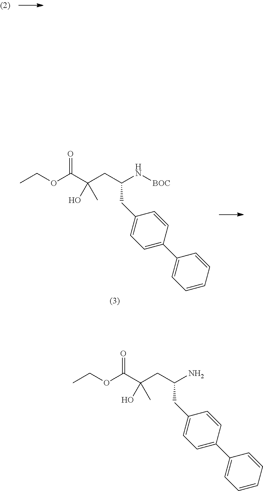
NC(CC(C(OCC)=O)(C)O)CC1=CC=C(C2=CC=CC=C2)C=C1.N(C(CC(C(OCC)=O)(C)O)CC1=CC=C(C2=CC=CC=C2)C=C1)[BOC]
